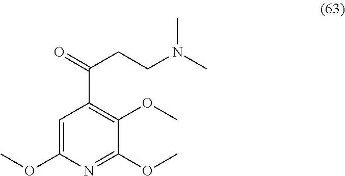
C1=C(OC)N=C(OC)C(OC)=C1C(CCN(C)C)=O
